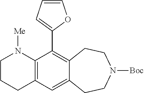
C12=C(C(C3=CC=CO3)=C3C(=C1)CCN([Boc])CC3)N([Me])CCC2
